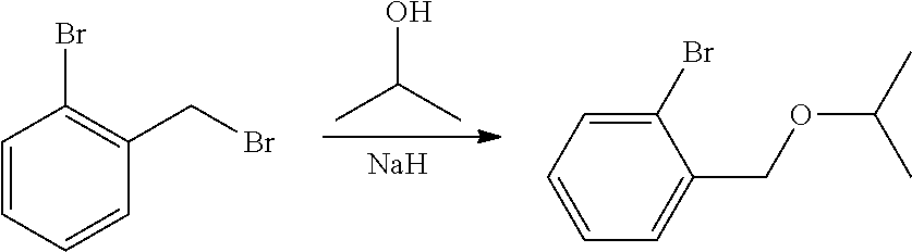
[Na].OC(C)C.C1=CC=CC(CBr)=C1Br.C1(Br)=CC=CC=C1COC(C)C
